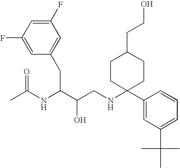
C1(F)=CC(F)=CC(CC(NC(C)=O)C(O)CNC2(C3=CC(C(C)(C)C)=CC=C3)CCC(CCO)CC2)=C1
